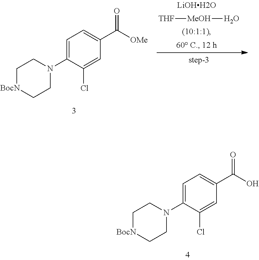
C1=C(N2CC[BocN]CC2)C(Cl)=CC(C(O)=O)=C1.[THF][MeOH]O.C1=C(N2CC[BocN]CC2)C(Cl)=CC(C([OMe])=O)=C1
